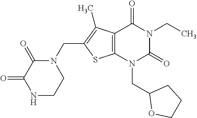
C12=C(N(CC3OCCC3)C(=O)N(CC)C1=O)SC(CN1C(=O)C(=O)NCC1)=C2C
